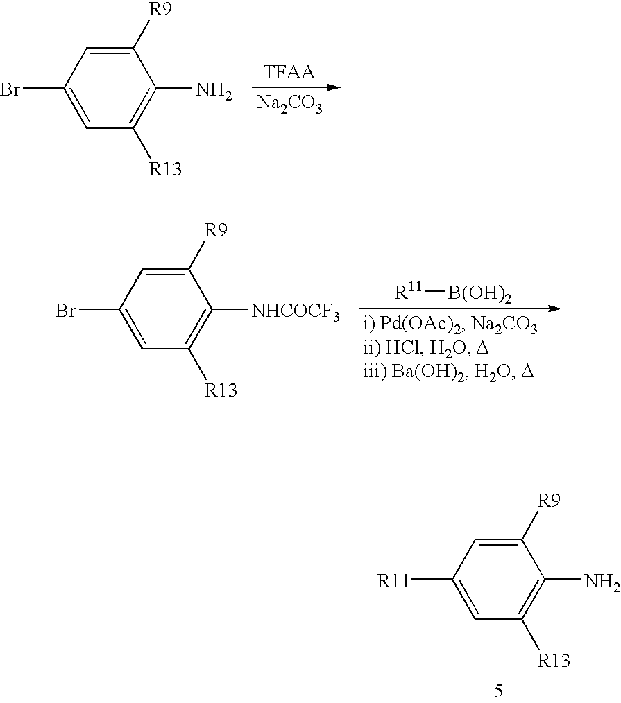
C1=C([R11])C=C([R9])C(N)=C1[R13].[Na2CO3].C1(Br)=CC([R13])=C(N)C([R9])=C1.[R11][B(OH)2].C1=C(Br)C=C([R9])C([NHCOCF3])=C1[R13]
